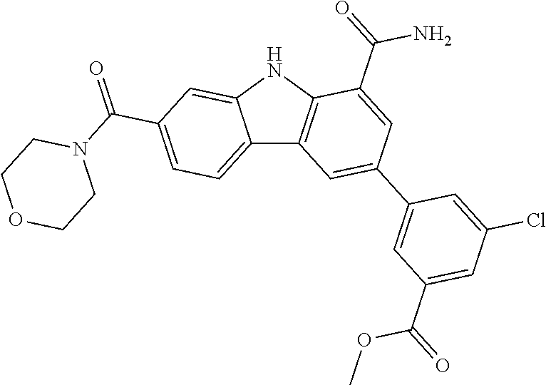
C12=CC=C(C(=O)N3CCOCC3)C=C1NC1=C2C=C(C2=CC(C(=O)OC)=CC(Cl)=C2)C=C1C(=O)N
